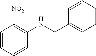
C1=CC=CC(NCC2=CC=CC=C2)=C1[NO2]
